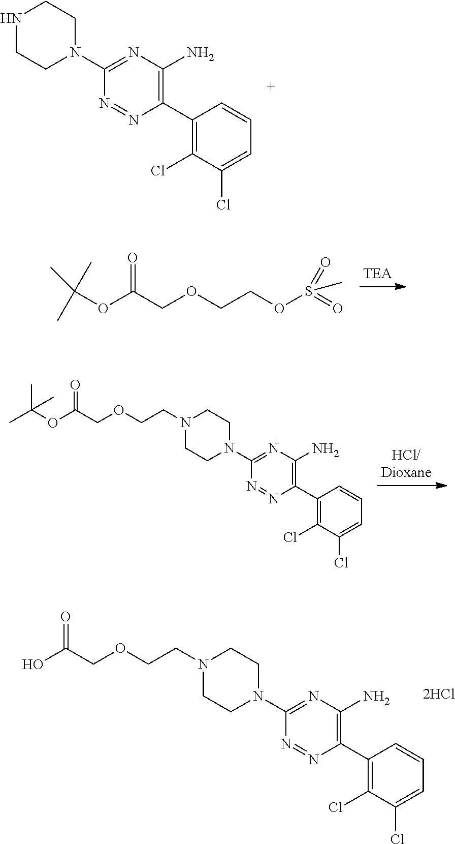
N1CCN(C2=NC(N)=C(C3=C(Cl)C(Cl)=CC=C3)N=N2)CC1.O(C(COCCOS(=O)(=O)C)=O)C(C)(C)C.N1(CCOCC(OC(C)(C)C)=O)CCN(C2=NC(N)=C(C3=C(Cl)C(Cl)=CC=C3)N=N2)CC1.N1(CCOCC(O)=O)CCN(C2=NC(N)=C(C3=C(Cl)C(Cl)=CC=C3)N=N2)CC1
